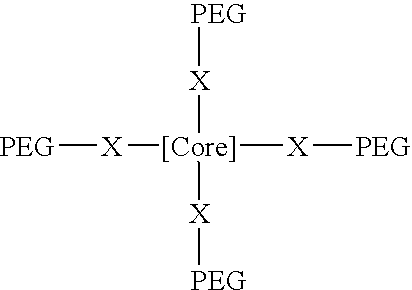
[PEG][X][[Core]]([X][PEG])([X][PEG])[X][PEG]
